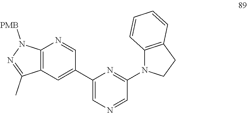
C1(C2=CC3=C(N=C2)N([PMB])N=C3C)=CN=CC(N2C3=C(CC2)C=CC=C3)=N1
